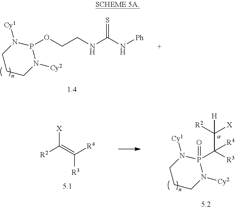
C1CCN([Cy2])P(OCCNC(N[Ph])=S)N1[Cy1].C1CCN([Cy2])P(C([R3])(C([R2])([X])[H])[R4])(=O)N1[Cy1].[R2]C(=C([R4])[R3])[X]
